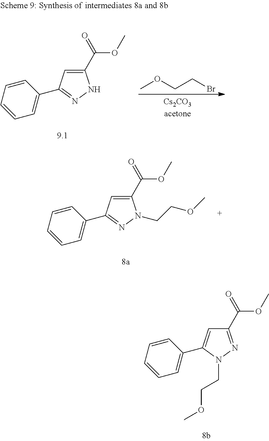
C1(C(=O)OC)=CC(C2=CC=CC=C2)=NN1.COCCBr.C1(C(=O)OC)=CC(C2=CC=CC=C2)=NN1CCOC.C1(C(=O)OC)=NN(CCOC)C(C2=CC=CC=C2)=C1
